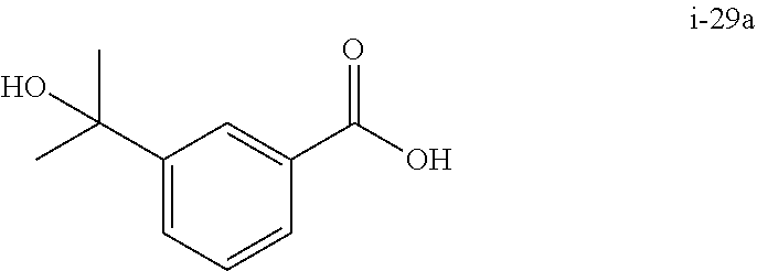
C1=C(C(C)(O)C)C=C(C(=O)O)C=C1
